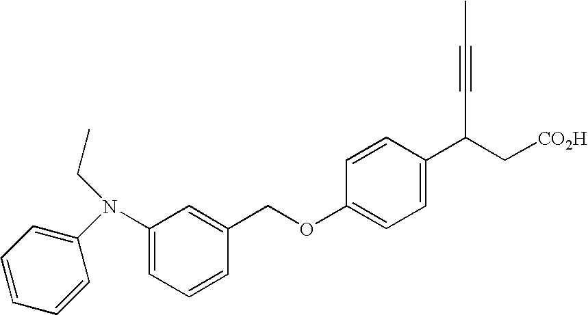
N(C1=CC=CC(COC2=CC=C(C(C#CC)C[CO2H])C=C2)=C1)(C1=CC=CC=C1)CC
